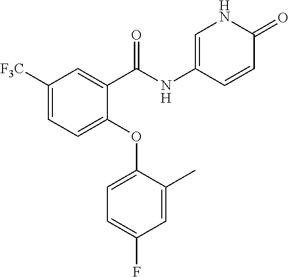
C1([F3C])=CC=C(OC2=CC=C(F)C=C2C)C(C(NC2=CNC(=O)C=C2)=O)=C1
